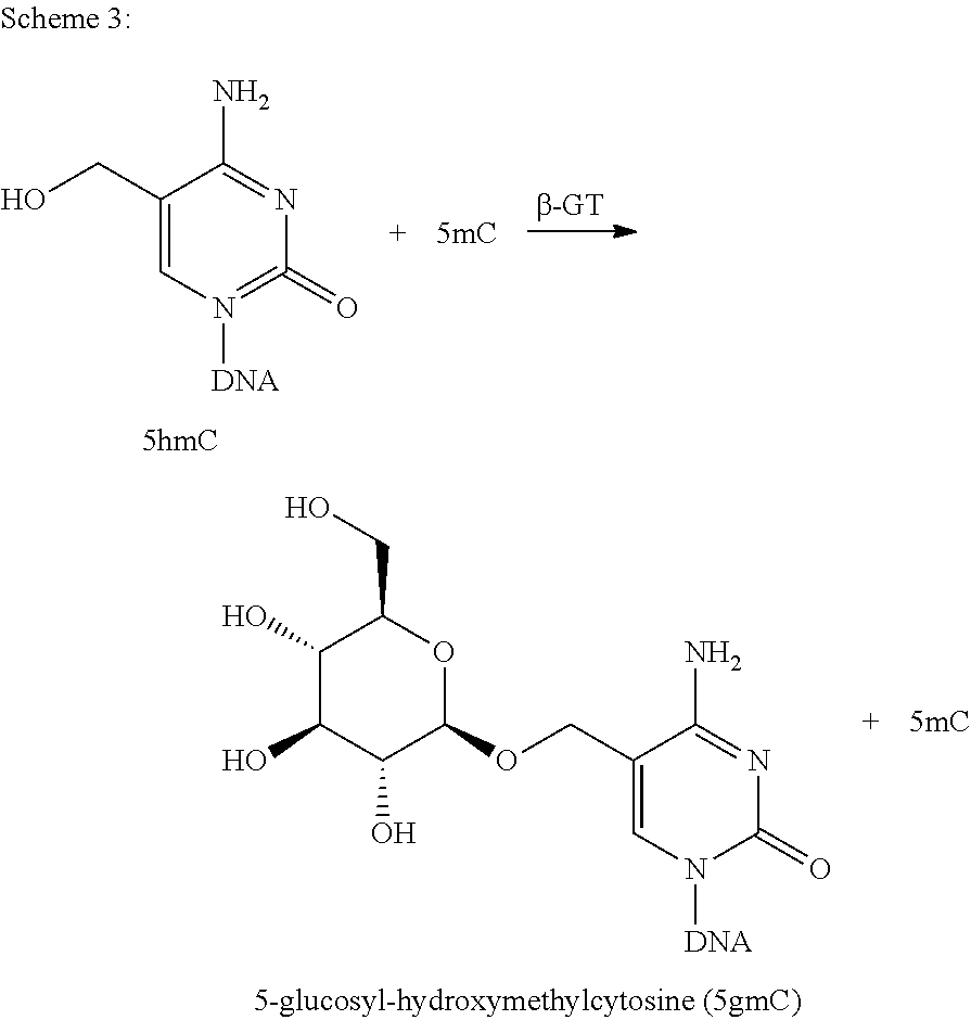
C1(CO)=CN([DNA])=C(=O)N=C1N.C1(O)C(O)C(O)C(OCC2=CN([DNA])C(=O)N=C2N)OC1CO
